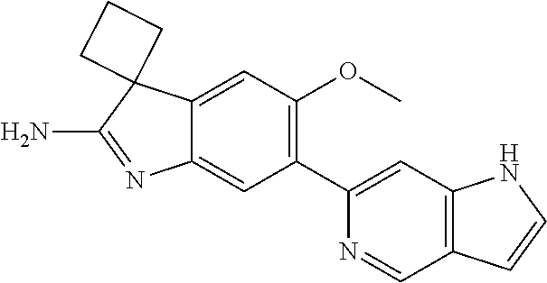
C12=CC(C3=CC4=C(C=N3)C=CN4)=C(OC)C=C1C1(C(N)=N2)CCC1
